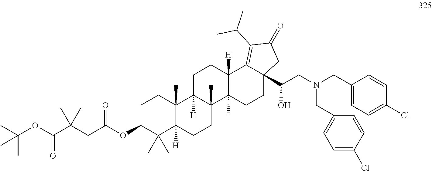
C1C(OC(CC(C(OC(C)(C)C)=O)(C)C)=O)C(C)(C)C2([H])C(C)(C1)C1([H])C(C)(CC2)C2(C)C([H])(CC1)C1=C(C(C)C)C(=O)CC1(C(CN(CC1=CC=C(Cl)C=C1)CC1=CC=C(Cl)C=C1)O)CC2
